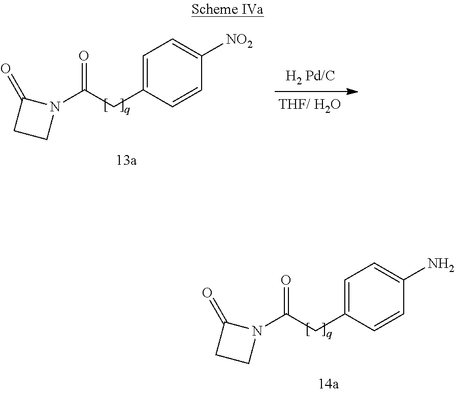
N1(C(CC2=CC=C(N)C=C2)=O)C(=O)CC1.N1(C(CC2=CC=C([NO2])C=C2)=O)C(=O)CC1
